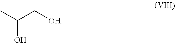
CC(C[OH])O
